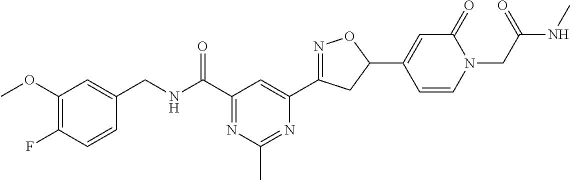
C1(CNC(C2=NC(C)=NC(C3=NOC(C4=CC(=O)N(CC(=O)NC)C=C4)C3)=C2)=O)=CC(OC)=C(F)C=C1
